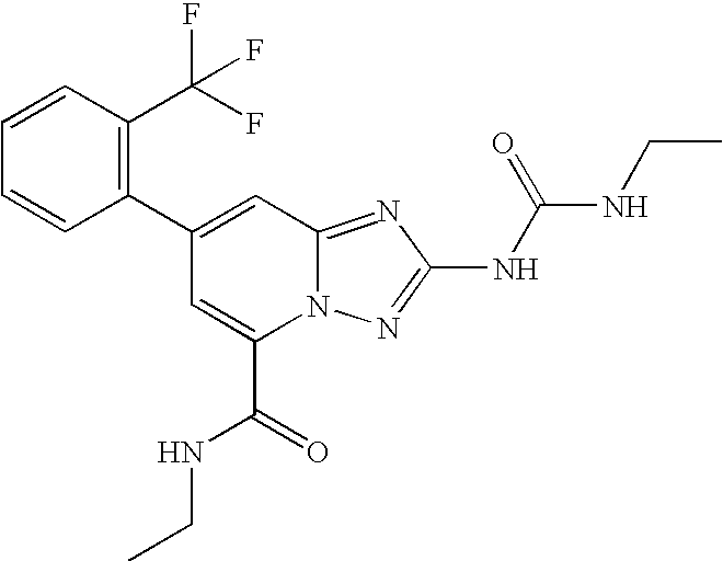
C1(C2=CC3=NC(NC(=O)NCC)=NN3C(C(=O)NCC)=C2)=C(C(F)(F)F)C=CC=C1
